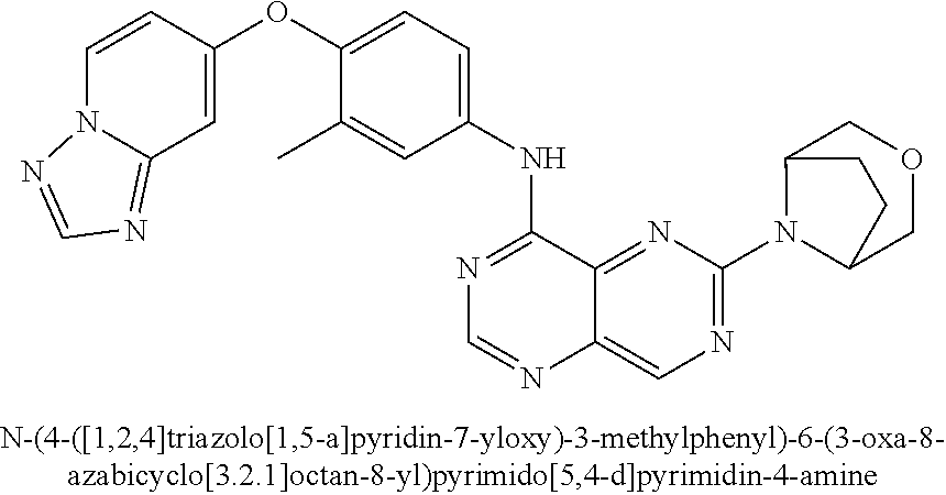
C1(OC2=CC=C(NC3=NC=NC4=CN=C(N5C6COCC5CC6)N=C34)C=C2C)=CC2=NC=NN2C=C1
